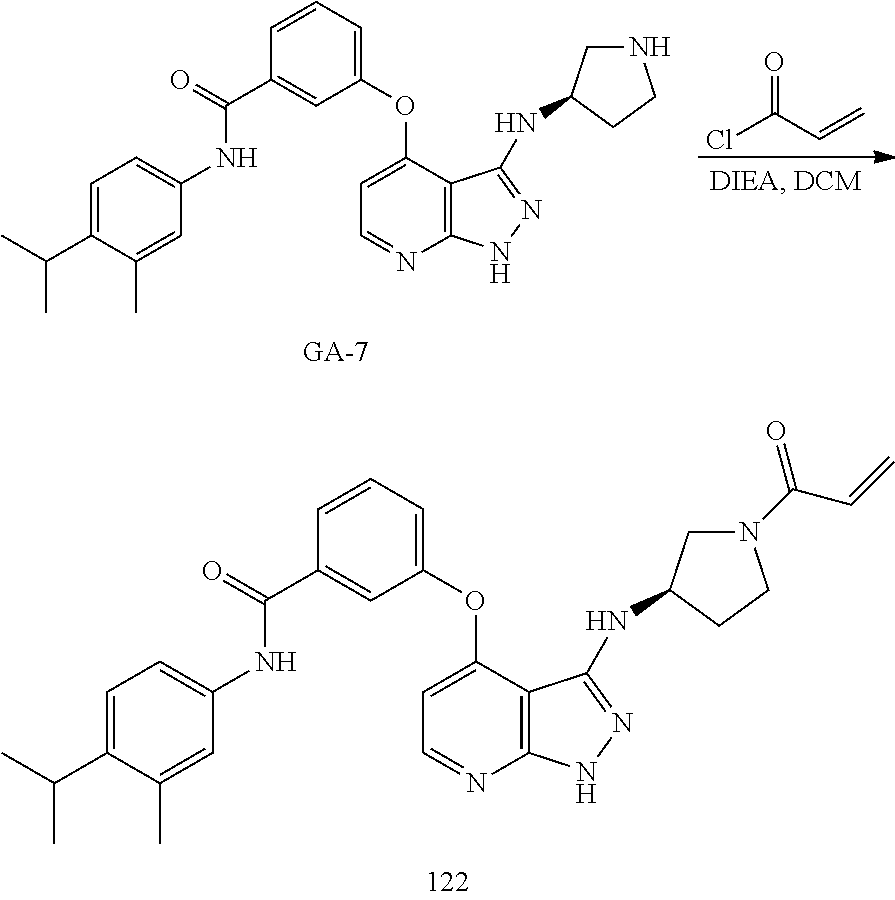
C(=O)(C=C)Cl.C12=C(C(OC3=CC=CC(C(=O)NC4=CC=C(C(C)C)C(C)=C4)=C3)=CC=N1)C(NC1CNCC1)=NN2.C12=C(C(OC3=CC=CC(C(=O)NC4=CC=C(C(C)C)C(C)=C4)=C3)=CC=N1)C(NC1CN(C(C=C)=O)CC1)=NN2
